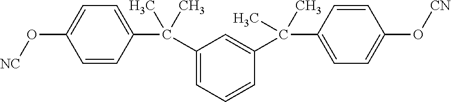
[NC]OC1=CC=C(C(C)(C)C2=CC=CC(C(C3=CC=C(O[CN])C=C3)(C)C)=C2)C=C1
